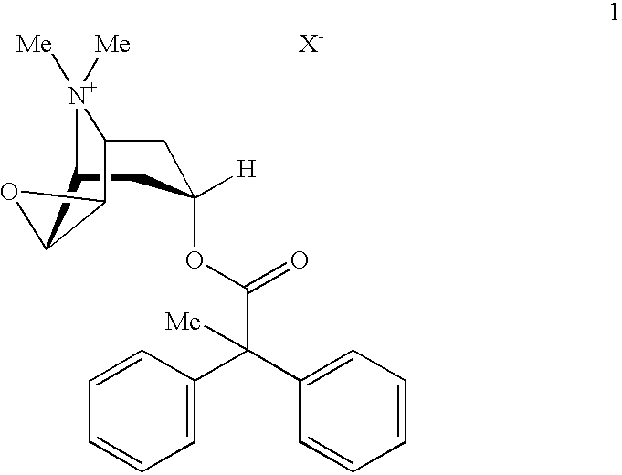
[N+]1([Me])([Me])C2CC(OC(=O)C(C3=CC=CC=C3)(C3=CC=CC=C3)[Me])([H])CC1C1OC21.[X-]
